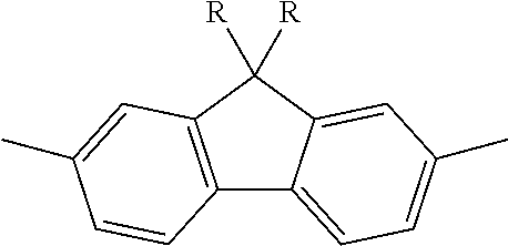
C12=C(C([R])([R])C3=CC(C)=CC=C13)C=C(C)C=C2
